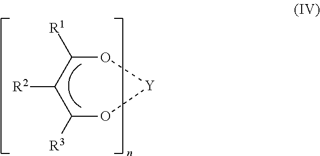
C1([R3])O[Y]OC([R1])C1[R2]
